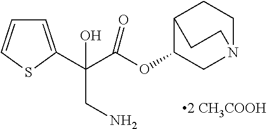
C1=C(C(C(OC2CN3CCC2CC3)=O)(O)CN)SC=C1
